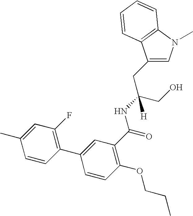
C1(CC(CO)(NC(=O)C2=C(OCCC)C=CC(C3=C(F)C=C(C)C=C3)=C2)[H])=CN(C)C2=C1C=CC=C2
